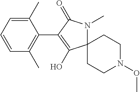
C1(C)=CC=CC(C)=C1C1=C(O)C2(N(C)C1=O)CCN(OC)CC2
